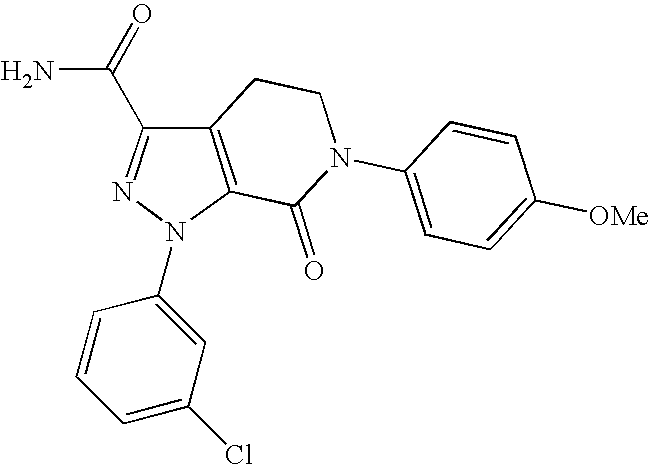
C12=C(CCN(C3=CC=C([OMe])C=C3)C1=O)C(C(=O)N)=NN2C1=CC(Cl)=CC=C1
